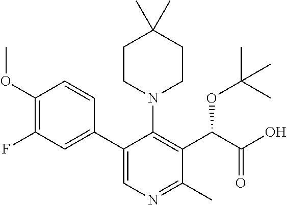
C1(OC)=C(F)C=C(C2=CN=C(C)C(C(C(O)=O)OC(C)(C)C)=C2N2CCC(C)(C)CC2)C=C1
